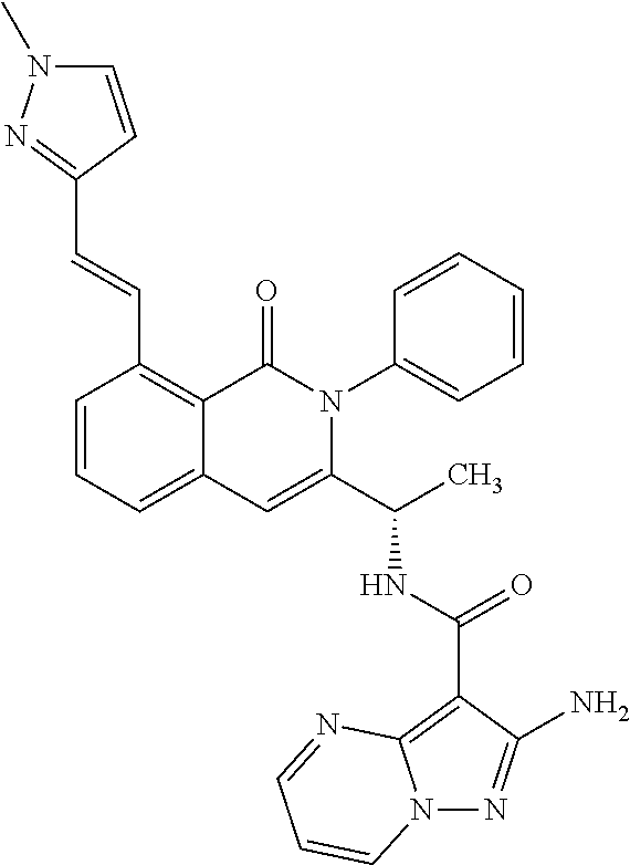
N12N=C(N)C(C(NC(C3=CC4=CC=CC(C=CC5=NN(C)C=C5)=C4C(=O)N3C3=CC=CC=C3)C)=O)=C1N=CC=C2
